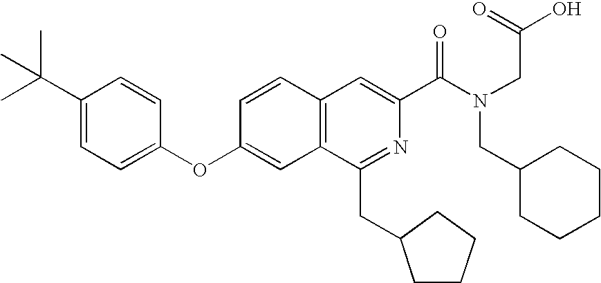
C1=CC(OC2=CC=C(C(C)(C)C)C=C2)=CC2=C1C=C(C(N(CC(=O)O)CC1CCCCC1)=O)N=C2CC1CCCC1
